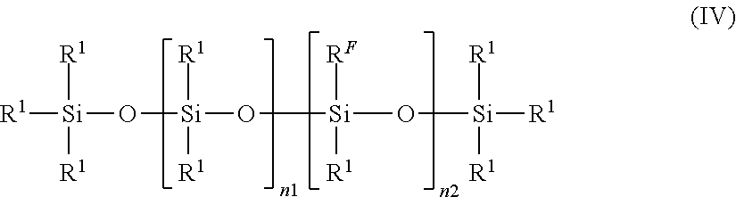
[R1][Si]([R1])([R1])O[Si]([R1])([R1])O[Si]([RF])([R1])O[Si]([R1])([R1])[R1]
